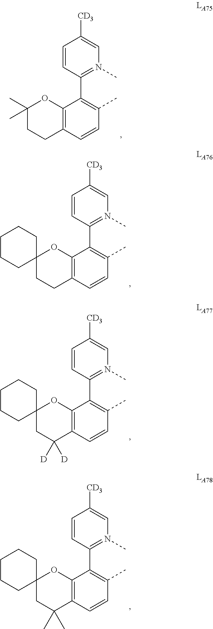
C1=CC(C2=C(C)C=CC3=C2OC(C)(C)CC3)=N(C)C=C1[CD3].C1=CC(C2=C(C)C=CC3=C2OC2(CC3)CCCCC2)=N(C)C=C1[CD3].C1=CC(C2=C(C)C=CC3=C2OC2(CC3([D])[D])CCCCC2)=N(C)C=C1[CD3].C1=CC(C2=C(C)C=CC3=C2OC2(CC3(C)C)CCCCC2)=N(C)C=C1[CD3]
